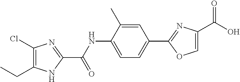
C1(Cl)=C(CC)NC(C(NC2=CC=C(C3=NC(C(O)=O)=CO3)C=C2C)=O)=N1
